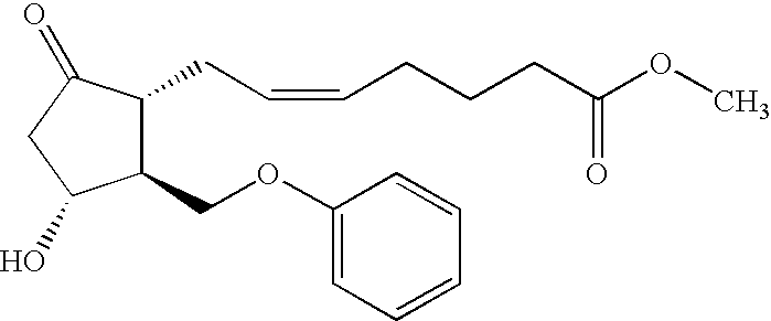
C1(OCC2C(CC=CCCCC(OC)=O)C(=O)CC2O)=CC=CC=C1
